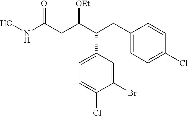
C1(Br)=CC(C(C(CC(NO)=O)[OEt])CC2=CC=C(Cl)C=C2)=CC=C1Cl
